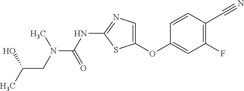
C1=CC(C#N)=C(F)C=C1OC1=CN=C(NC(=O)N(CC(C)O)C)S1
